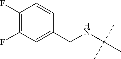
C1(F)=C(F)C=C(CNC(C)(C)C)C=C1
